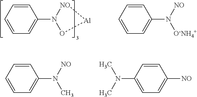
C1=CC=CC=C1N1[NO][Al]O1.C1=CC=CC=C1N([NO])[O-NH4+].C1=CC=CC=C1N([NO])C.C1=CC(N(C)C)=CC=C1[NO]
